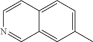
C1=CC2=CC=C(C)C=C2C=N1
